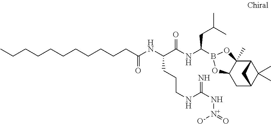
C12C3(C)C(CC(C1(C)C)C2)OB(C(NC(C(NC(CCCCCCCCCCC)=O)CCCNC(N[N+]([O-])=O)=N)=O)CC(C)C)O3
